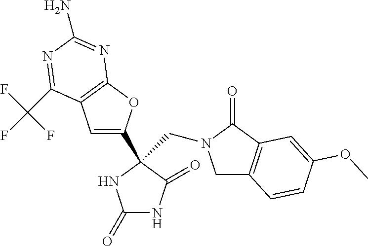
C1C2=C(C(=O)N1CC1(C3=CC4=C(O3)N=C(N)N=C4C(F)(F)F)C(=O)NC(=O)N1)C=C(OC)C=C2
